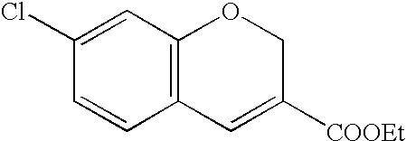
C12=C(C=C(Cl)C=C1)OCC([COOEt])=C2
